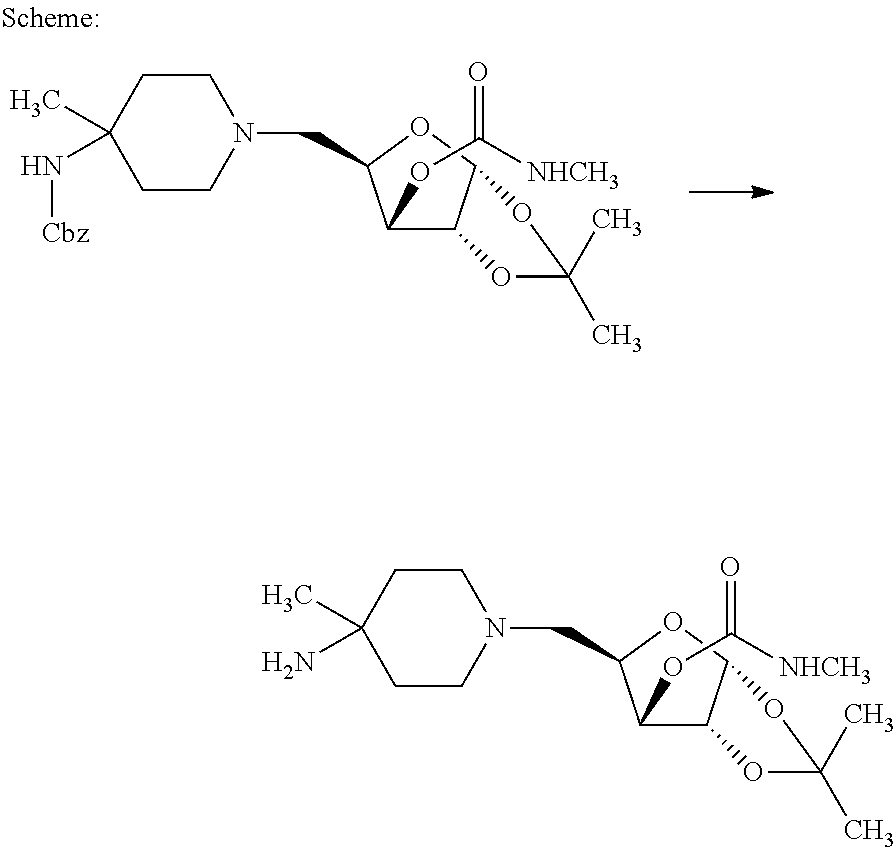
C1(C)(N[Cbz])CCN(CC2C(OC(=O)[NHCH3])C3C(O2)OC(C)(C)O3)CC1.C1CN(CC2C(OC(=O)[NHCH3])C3C(O2)OC(C)(C)O3)CCC1(C)N
